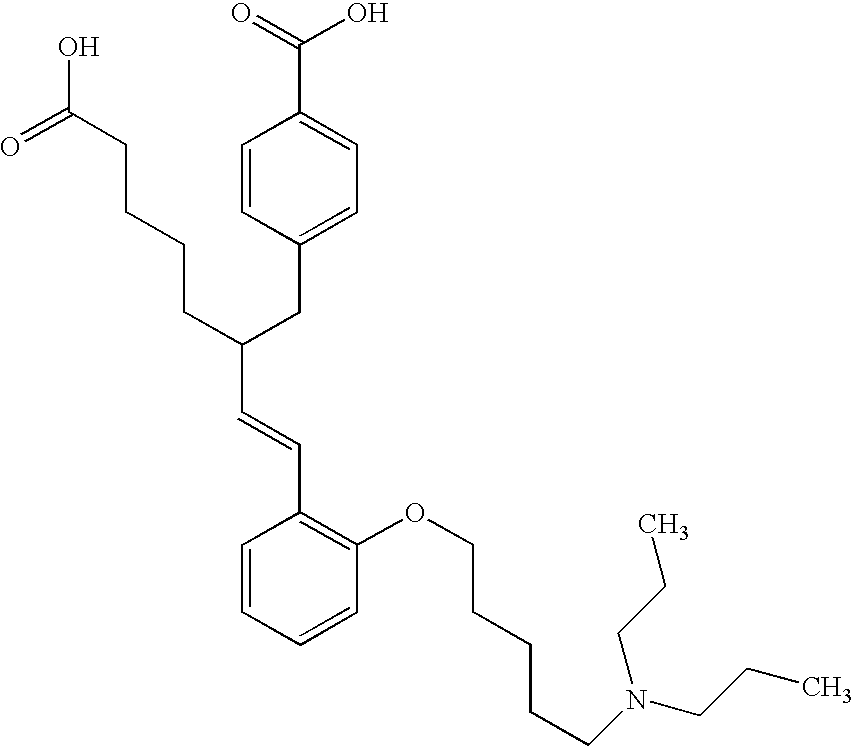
C(C(CC1=CC=C(C(=O)O)C=C1)CCCCC(O)=O)=CC1=C(OCCCCCN(CCC)CCC)C=CC=C1
